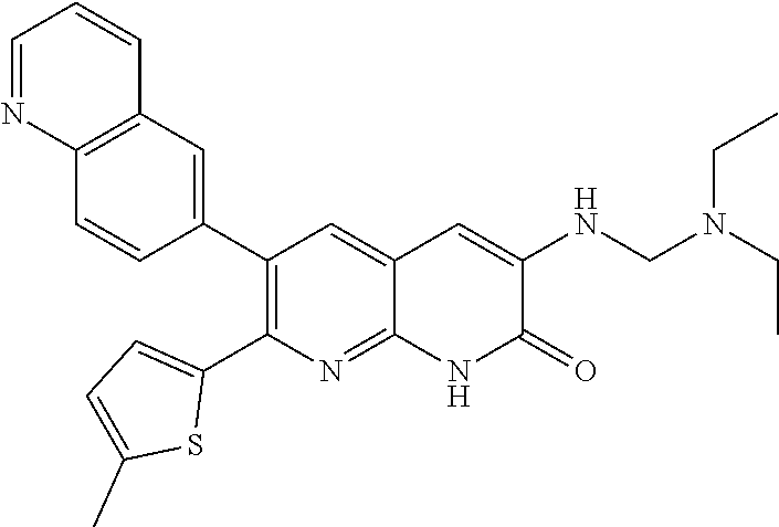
C12=C(C=C(C3=C(C4=CC=C(C)S4)N=C4C(=C3)C=C(NCN(CC)CC)C(=O)N4)C=C1)C=CC=N2
